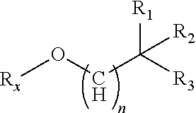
[Rx]OCC([R3])([R1])[R2]
